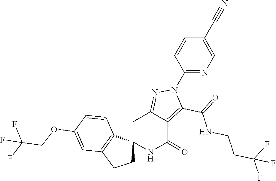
C12(NC(=O)C3=C(C(=O)NCCC(F)(F)F)N(C4=NC=C(C#N)C=C4)N=C3C1)CCC1=C2C=CC(OCC(F)(F)F)=C1
